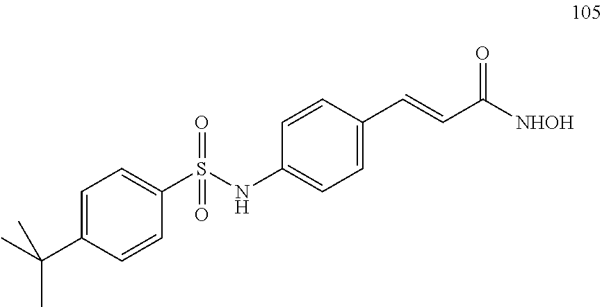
S(=O)(NC1=CC=C(C=CC([NHOH])=O)C=C1)(=O)C1=CC=C(C(C)(C)C)C=C1
